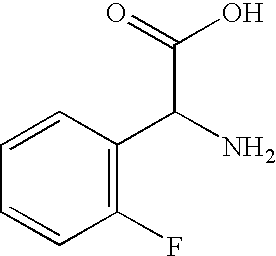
C(C(=O)O)(N)C1=C(F)C=CC=C1
